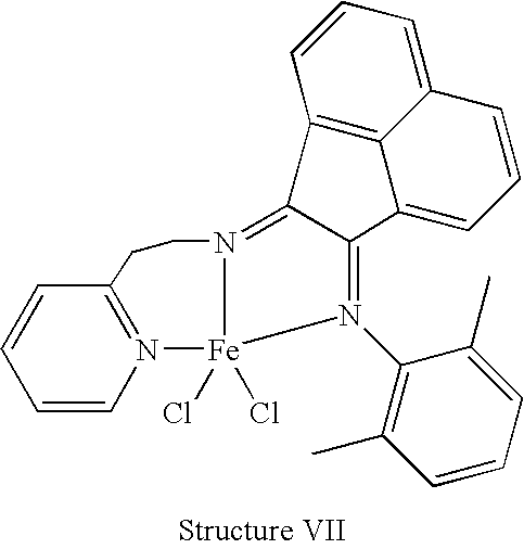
C1(C)=C(N2=C3C(=N4[Fe]2(Cl)(Cl)N2=C(C=CC=C2)CC4)C2=C4C(=CC=C2)C=CC=C34)C(C)=CC=C1
